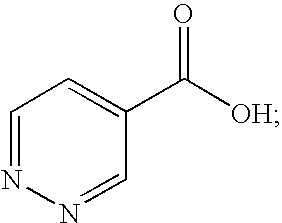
C1=NN=CC(C([OH])=O)=C1
